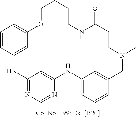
N1C2=NC=NC(=C2)NC2=CC=CC(=C2)CN(C)CCC(=O)NCCCCOC2=CC=CC1=C2
